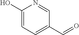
C1=NC(O)=CC=C1C=O
